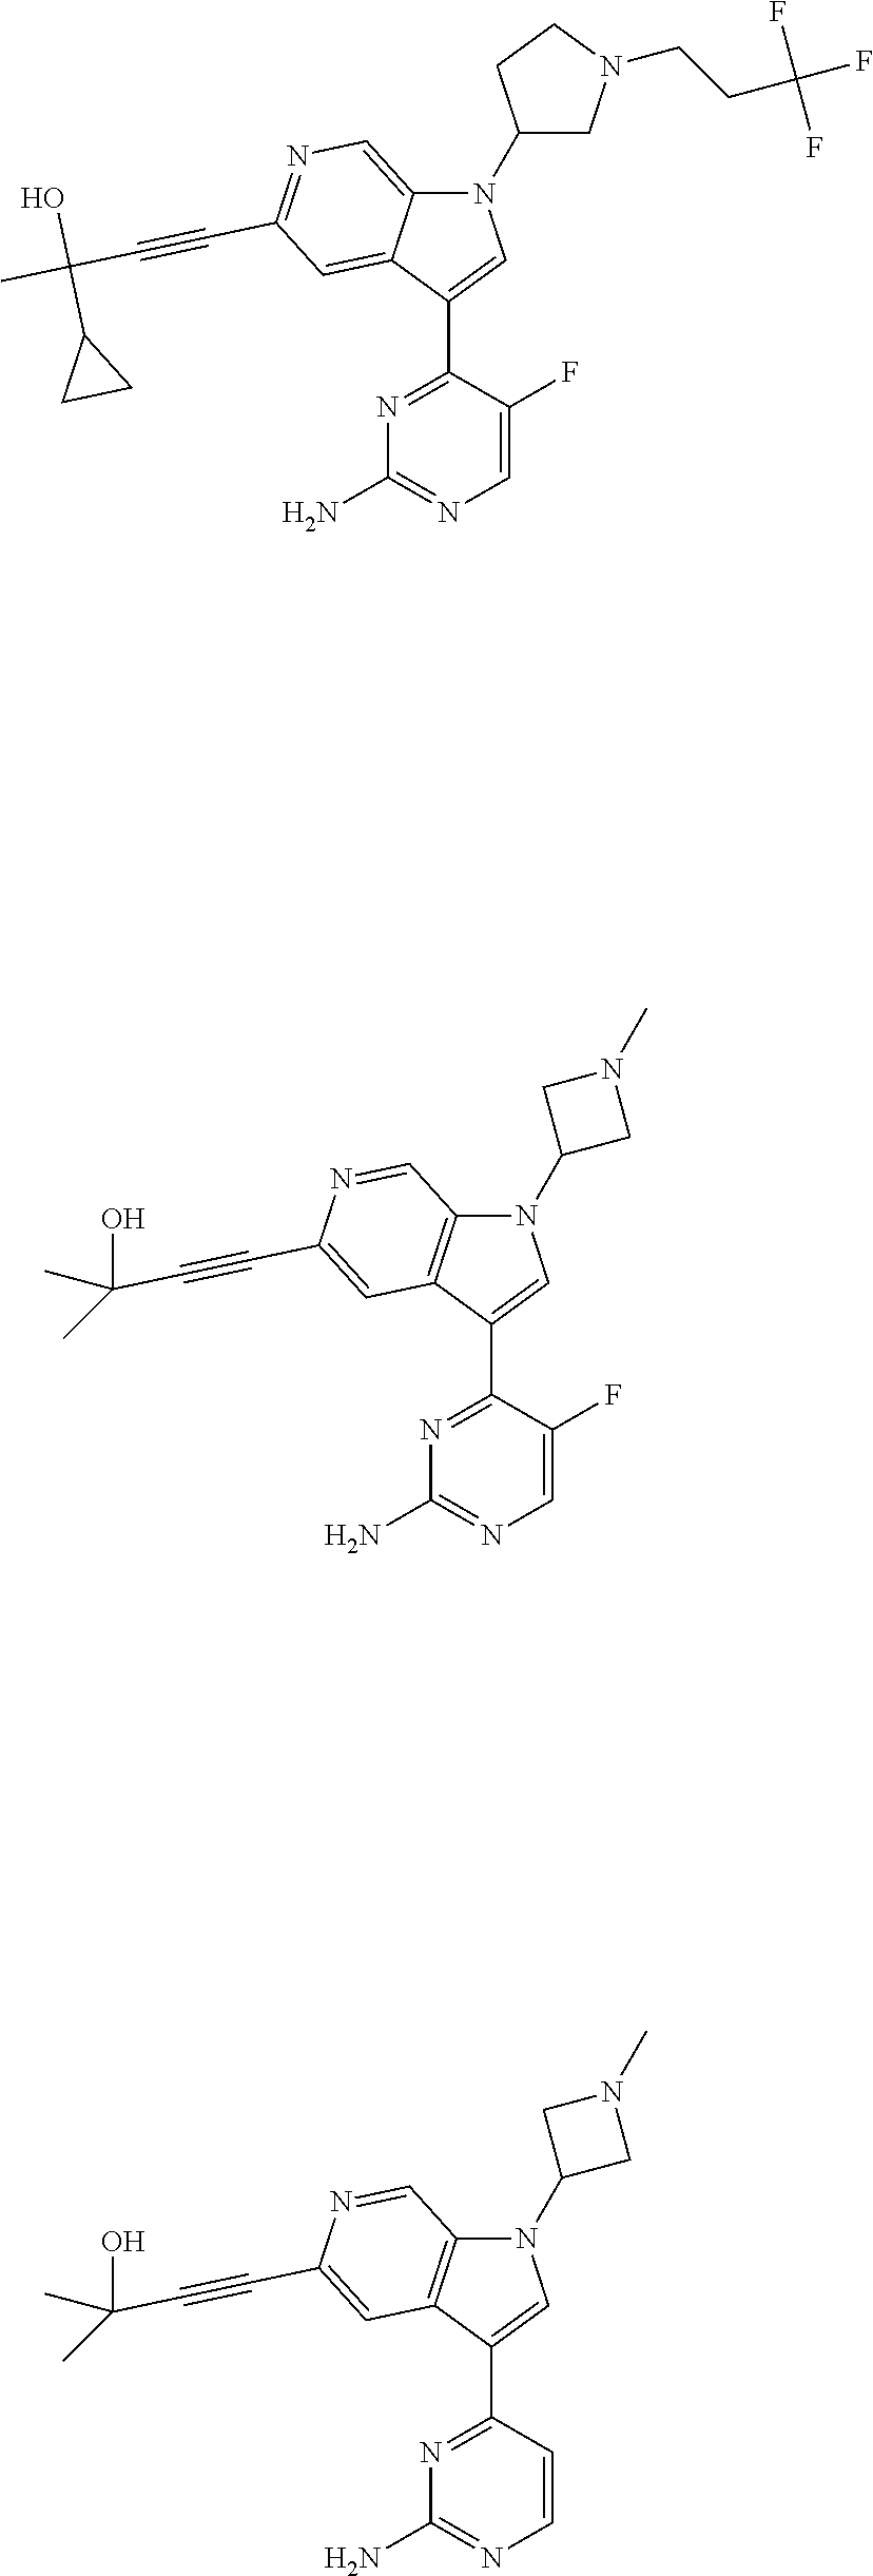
N1(C2CN(CCC(F)(F)F)CC2)C2=CN=C(C#CC(C)(O)C3CC3)C=C2C(C2=NC(N)=NC=C2F)=C1.N1(C2CN(C)C2)C2=C(C(C3=NC(N)=NC=C3F)=C1)C=C(C#CC(O)(C)C)N=C2.N1(C2CN(C)C2)C2=C(C(C3=NC(N)=NC=C3)=C1)C=C(C#CC(O)(C)C)N=C2
